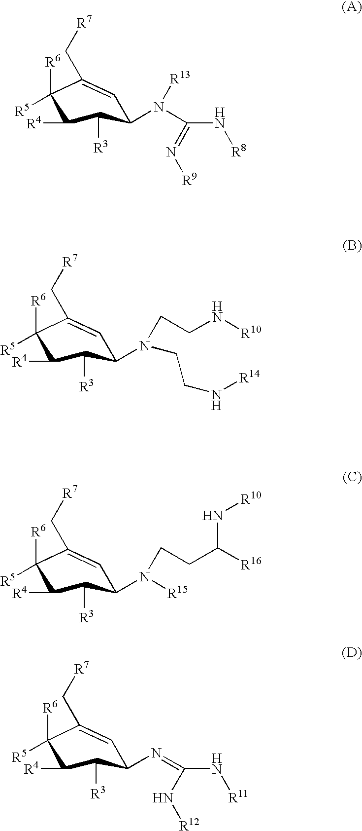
C1([R6])([R5])C([R4])C([R3])C(N(C(N[R8])=N[R9])[R13])C=C1C[R7].C1([R6])([R5])C([R4])C([R3])C(N(CCN[R10])CCN[R14])C=C1C[R7].C1([R6])([R5])C([R4])C([R3])C(N([R15])CCC([R16])N[R10])C=C1C[R7].C1([R6])([R5])C([R4])C([R3])C(N=C(N[R11])N[R12])C=C1C[R7]
